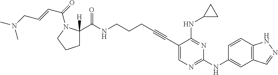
C1C(C(NCCCC#CC2=CN=C(NC3=CC4=C(C=C3)NN=C4)N=C2NC2CC2)=O)([H])N(C(=O)C=CCN(C)C)CC1
